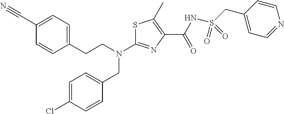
S1C(N(CCC2=CC=C(C#N)C=C2)CC2=CC=C(Cl)C=C2)=NC(C(NS(CC2=CC=NC=C2)(=O)=O)=O)=C1C
